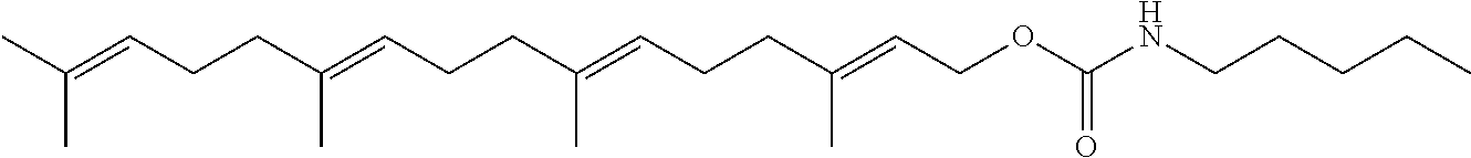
CC(=CCCC(=CCCC(=CCCC(=CCOC(NCCCCC)=O)C)C)C)C
